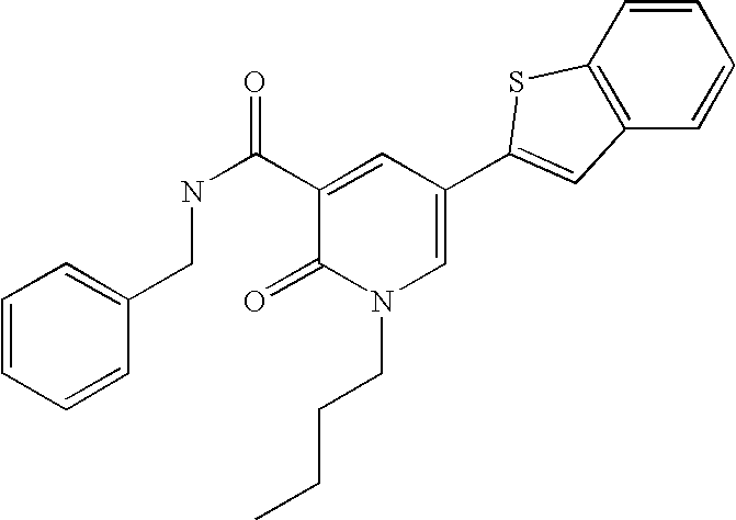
C1=CC=CC(CNC(C2=CC(C3=CC4=C(C=CC=C4)S3)=CN(CCCC)C2=O)=O)=C1
